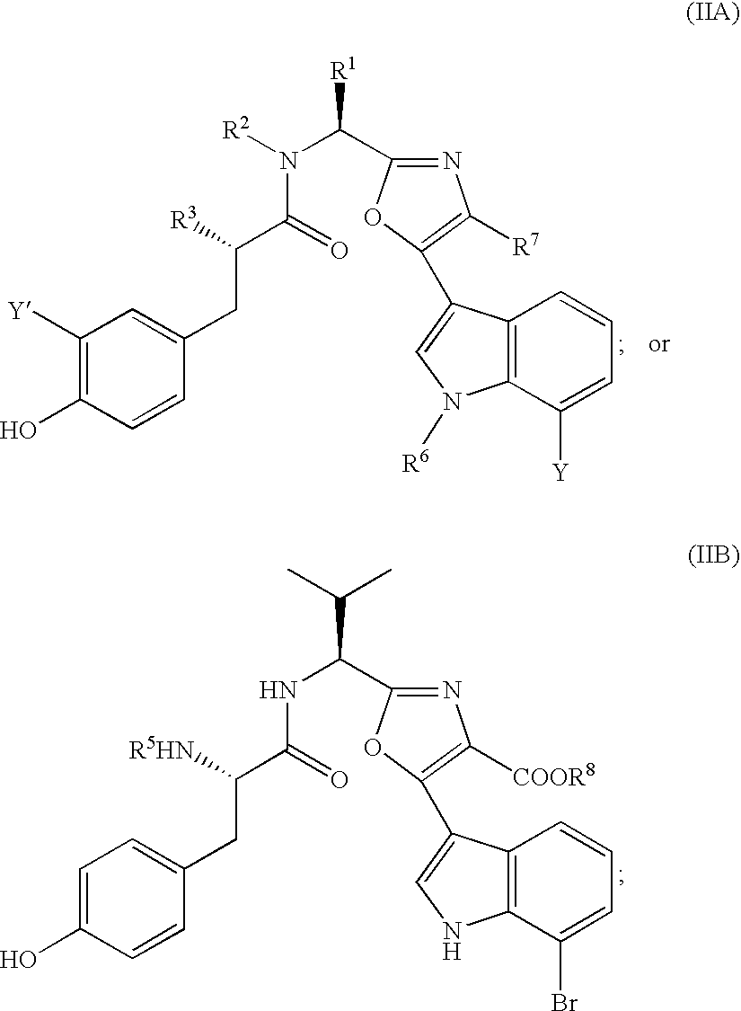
C1([Y])=C(O)C=CC(CC(C(N([R2])C(C2=NC([R7])=C(C3=CN([R6])C4=C3C=CC=C4[Y])O2)[R1])=O)[R3])=C1.C1=C(O)C=CC(CC(C(NC(C2=NC([COOR8])=C(C3=CNC4=C3C=CC=C4Br)O2)C(C)C)=O)[R5HN])=C1
